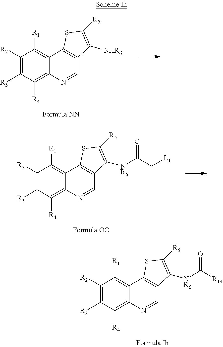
C1([R2])=C([R3])C([R4])=C2C(=C1[R1])C1=C(C=N2)C([NR6]C([R14])=O)=C([R5])S1.C1([R2])=C([R3])C([R4])=C2C(=C1[R1])C1=C(C=N2)C([NR6]C(C[L1])=O)=C([R5])S1.C1([R2])=C([R3])C([R4])=C2C(=C1[R1])C1=C(C=N2)C([NHR6])=C([R5])S1
